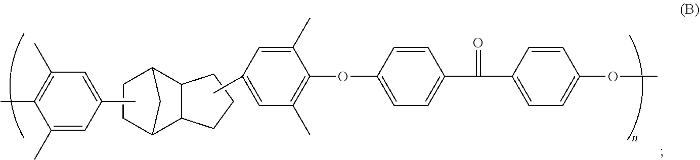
C12C3C(C(CC1)C2)CCC3.CC1=CC(C)=C(C)C(C)=C1.C1=C(C)C=C(C)C(OC2=CC=C(C(=O)C3=CC=C(OC)C=C3)C=C2)=C1C
